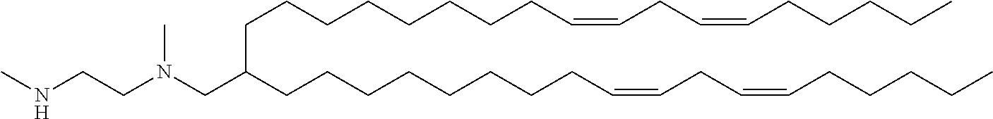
C(CCCCCCCCC=CCC=CCCCCC)(CCCCCCCCC=CCC=CCCCCC)CN(CCNC)C
